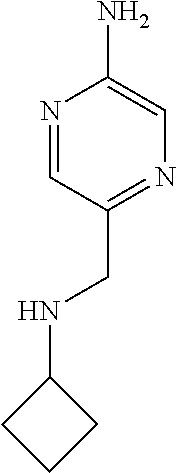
NC1=CN=C(CNC2CCC2)C=N1
